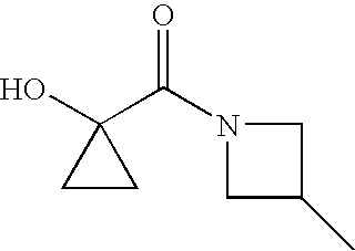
C1N(C(C2(O)CC2)=O)CC1C
